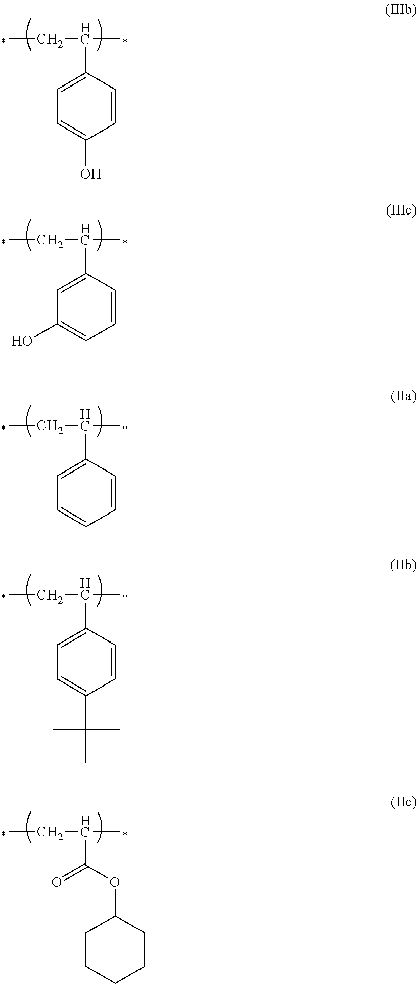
CCC(C)C1=CC=C(O)C=C1.CCC(C)C1=CC(O)=CC=C1.CCC(C)C1=CC=CC=C1.CCC(C)C1=CC=C(C(C)(C)C)C=C1.CCC(C)C(=O)OC1CCCCC1
